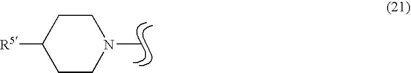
CN1CCC([R5])CC1
